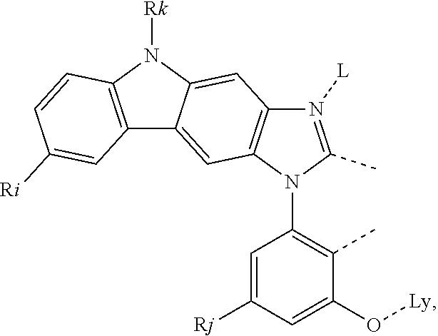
C1(N2C(C)=N([L])C3=C2C=C2C(=C3)N([Rk])C3=C2C=C([Ri])C=C3)=C(C)C(O[Ly])=CC([Rj])=C1
